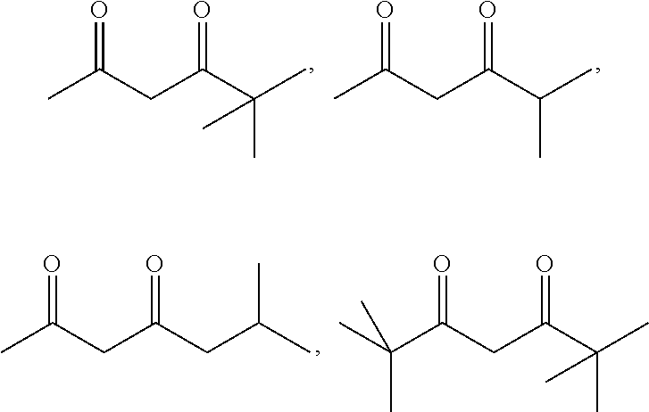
O=C(CC(C(C)(C)C)=O)C.O=C(CC(C(C)C)=O)C.O=C(CC(CC(C)C)=O)C.O=C(CC(C(C)(C)C)=O)C(C)(C)C
